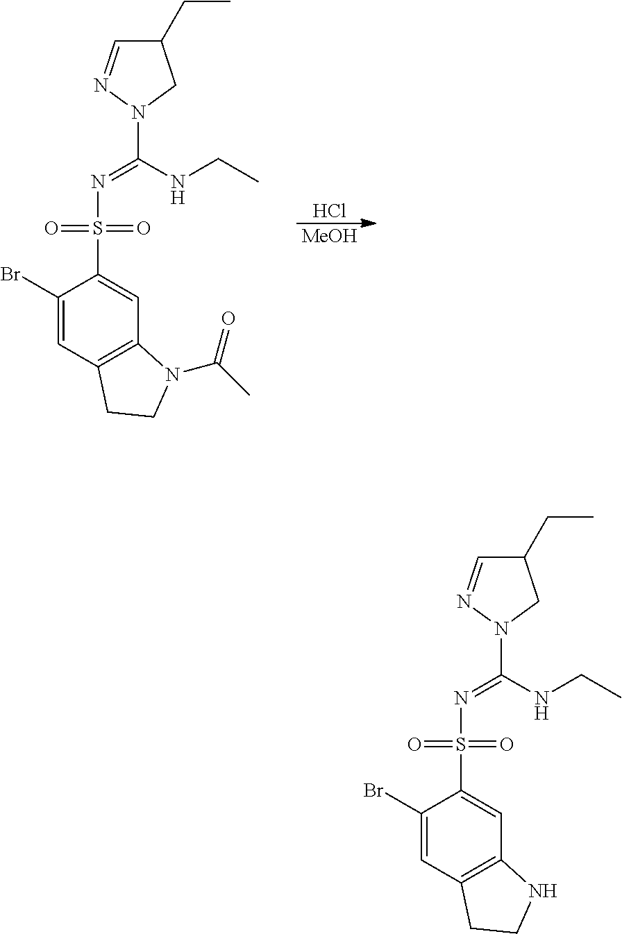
C1(CC)C=NN(C(=NS(=O)(=O)C2=CC3=C(C=C2Br)CCN3)NCC)C1.C1(CC)C=NN(C(=NS(=O)(=O)C2=CC3=C(C=C2Br)CCN3C(C)=O)NCC)C1.[MeOH].Cl
